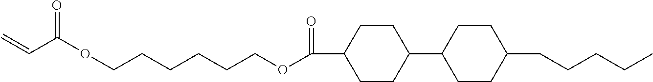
C(C(OCCCCCCOC(=O)C1CCC(C2CCC(CCCCC)CC2)CC1)=O)=C
